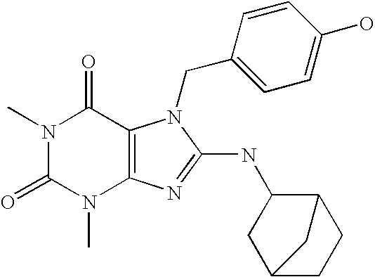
N1(C)C(=O)N(C)C2=C(C1=O)N(CC1=CC=C(O)C=C1)C(NC1C3CCC(C1)C3)=N2
